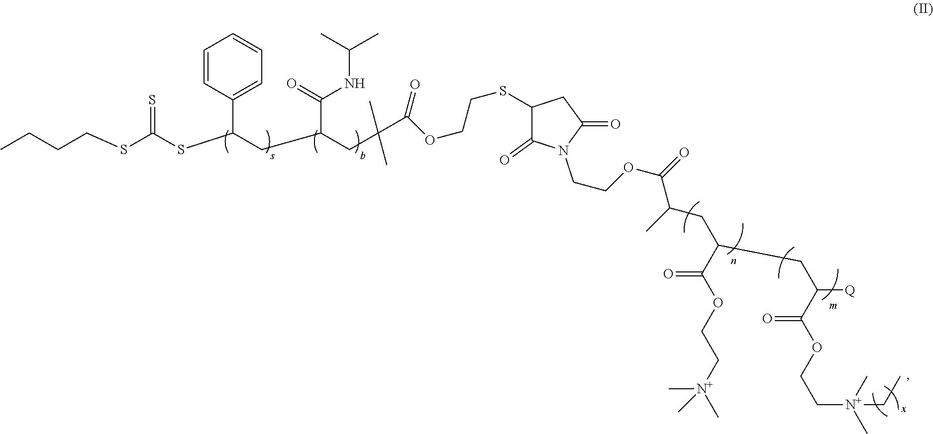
C(CSC(SC(CC(CC(C(OCCSC1C(=O)N(CCOC(=O)C(C)CC(CC([Q])C(=O)OCC[N+](C)(C)CC)C(OCC[N+](C)(C)C)=O)C(=O)C1)=O)(C)C)C(=O)NC(C)C)C1=CC=CC=C1)=S)CC
